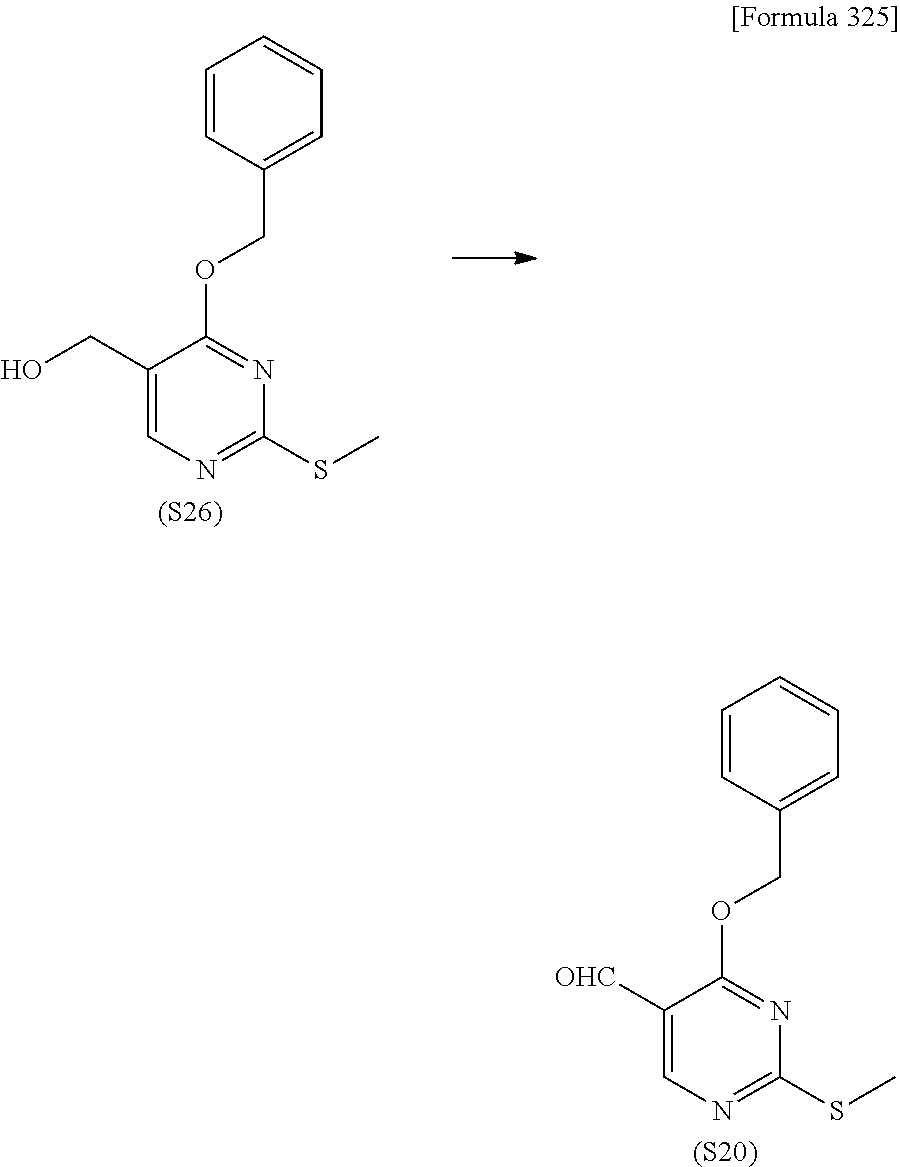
C1=CC(COC2=NC(SC)=NC=C2[OHC])=CC=C1.[(S20)].C1=CC(COC2=NC(SC)=NC=C2CO)=CC=C1.[(S26)]
